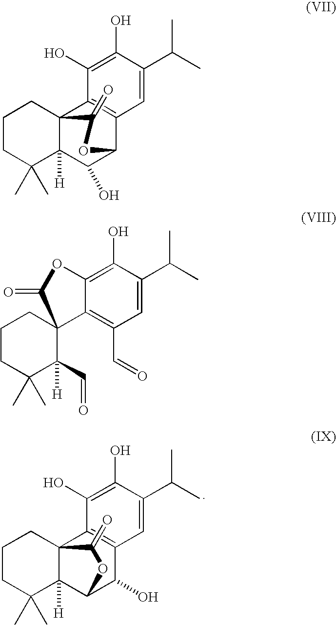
C1(C(C)C)=CC2=C(C(O)=C1O)C13C([H])(C(C2O)OC1=O)C(C)(C)CCC3.C1=C(C(C)C)C(O)=C(O)C2=C1C1C(O)C3([H])C2(CCCC3(C)C)C(=O)O1.C1(O)=C2C(=C(C=O)C=C1C(C)C)C1(CCCC(C)(C)C1(C=O)[H])C(=O)O2
